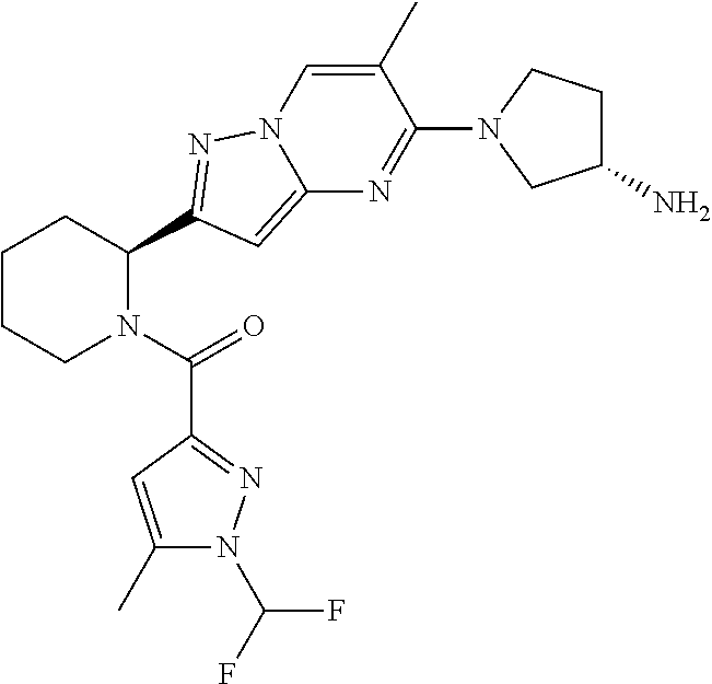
C1CCN(C(=O)C2=NN(C(F)F)C(C)=C2)C(C2=NN3C(=C2)N=C(N2CC(N)CC2)C(C)=C3)C1
